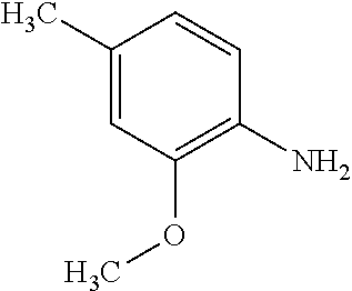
C1(C)=CC(OC)=C(N)C=C1
